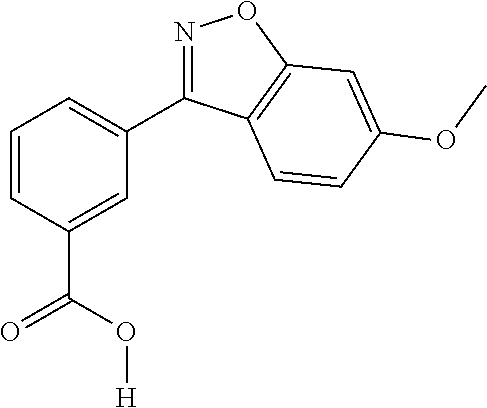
C1=CC=C(C2=NOC3=C2C=CC(OC)=C3)C=C1C(O[H])=O
